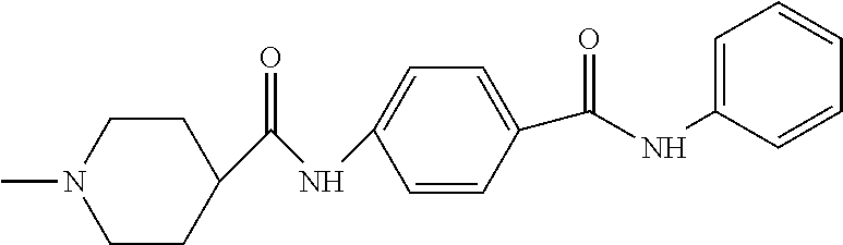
C1=CC(C(=O)NC2=CC=CC=C2)=CC=C1NC(=O)C1CCN(C)CC1
